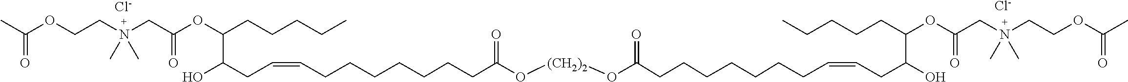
[Cl-].CC(OCCN(CC(OC(CCCCC)C(CC=CCCCCCCCC(O[(CH2)2]OC(=O)CCCCCCCC=CCC(O)C(CCCCC)OC(CN(CCOC(C)=O)(C)C)=O)=O)O)=O)(C)C)=O.[Cl-]
